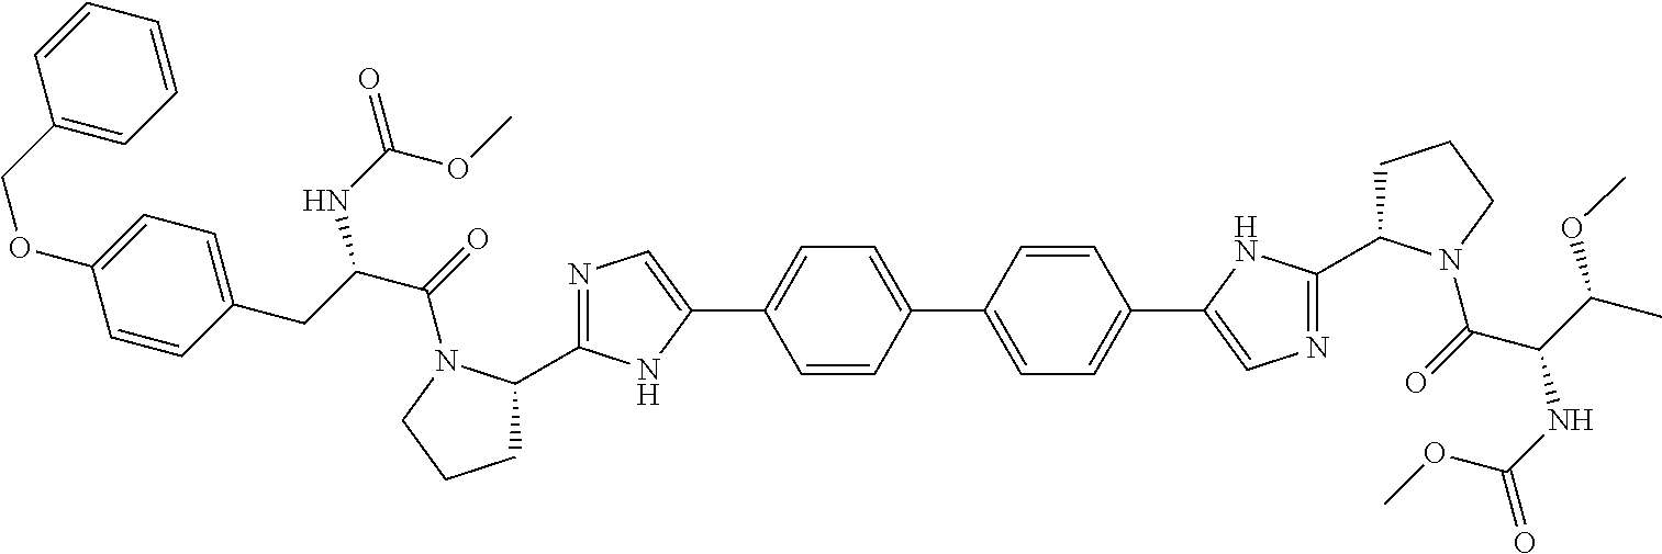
N1=C(C2CCCN2C(=O)C(CC2=CC=C(OCC3=CC=CC=C3)C=C2)NC(=O)OC)NC(C2=CC=C(C3=CC=C(C4=CN=C(C5CCCN5C(=O)C(C(C)OC)NC(=O)OC)N4)C=C3)C=C2)=C1
